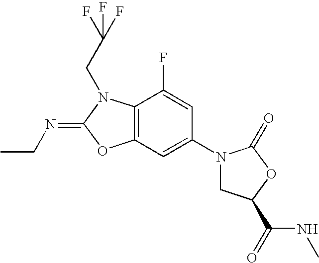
C12=C(C(F)=CC(N3CC(C(NC)=O)OC3=O)=C1)N(CC(F)(F)F)C(=NCC)O2
